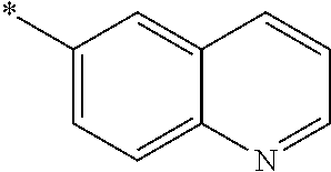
C1(*)=CC=C2C(=C1)C=CC=N2
